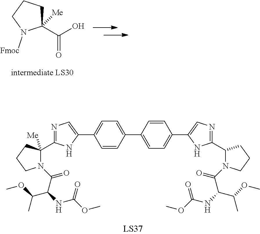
C1(C2=CC=C(C3=CN=C(C4N(C(C(NC(=O)OC)C(C)OC)=O)CCC4)N3)C=C2)=CC=C(C2=CN=C(C3([Me])N(C(=O)C(NC(=O)OC)C(C)OC)CCC3)N2)C=C1.C1(C(O)=O)([Me])CCCN1[Fmoc]
